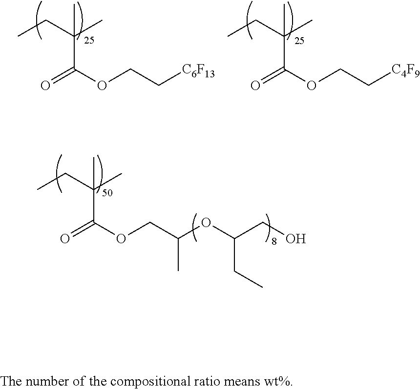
CCC(C)(C)C(OCC[C6F13])=O.CCC(C)(C)C(OCC[C4F9])=O.CCC(C)(C)C(OCC(OC(CC)CO)C)=O
